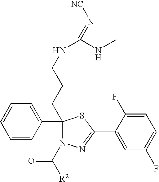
C1=CC(C2(CCCNC(NC)=N[NC])N(C([R2])=O)N=C(C3=CC(F)=CC=C3F)S2)=CC=C1
